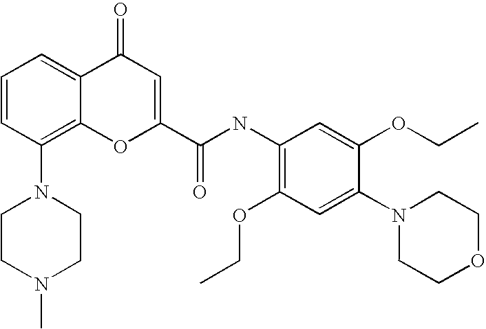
C1=CC(N2CCN(C)CC2)=C2C(=C1)C(=O)C=C(C(=O)NC1=C(OCC)C=C(N3CCOCC3)C(OCC)=C1)O2
